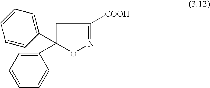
C1C(C2=CC=CC=C2)(C2=CC=CC=C2)ON=C1[COOH]
